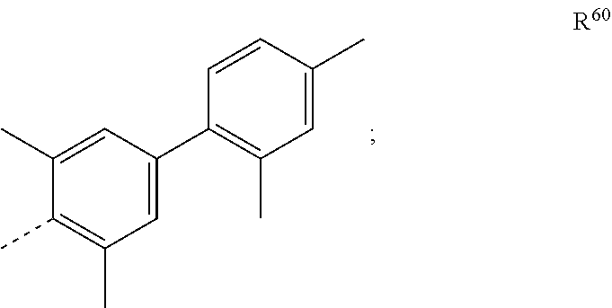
C1=C(C2=C(C)C=C(C)C=C2)C=C(C)C(C)=C1C
